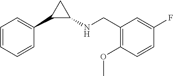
C1=CC=CC(C2C(NCC3=C(OC)C=CC(F)=C3)C2)=C1
